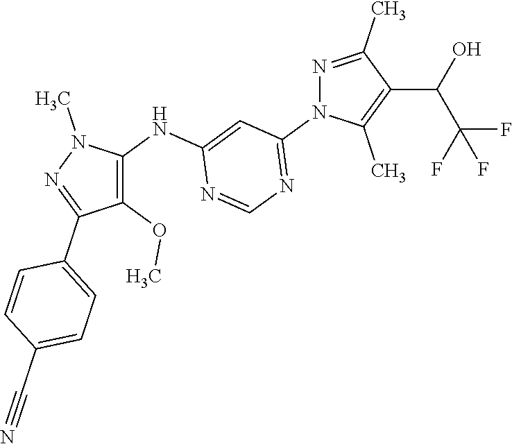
N1=C(C)C(C(O)C(F)(F)F)=C(C)N1C1=NC=NC(NC2=C(OC)C(C3=CC=C(C#N)C=C3)=NN2C)=C1
